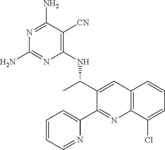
C12=C(C(Cl)=CC=C1)N=C(C1=CC=CC=N1)C(C(C)NC1=C([CN])C(N)=NC(N)=N1)=C2
